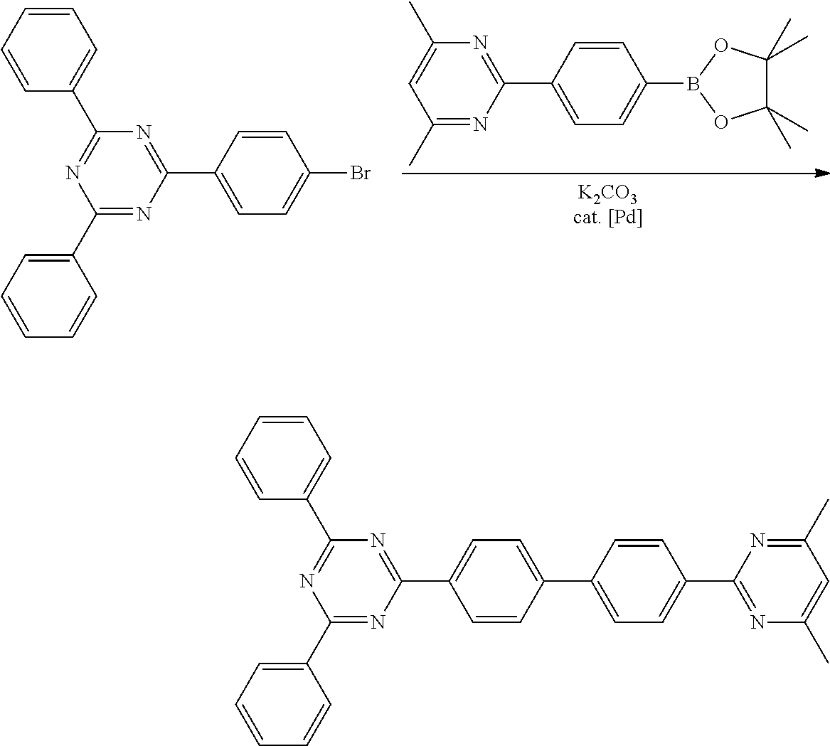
C1(C)=NC(C2=CC=C(B3OC(C)(C)C(C)(C)O3)C=C2)=NC(C)=C1.C1(C2=CC=CC=C2)=NC(C2=CC=C(Br)C=C2)=NC(C2=CC=CC=C2)=N1.C1(C2=CC=CC=C2)=NC(C2=CC=C(C3=CC=C(C4=NC(C)=CC(C)=N4)C=C3)C=C2)=NC(C2=CC=CC=C2)=N1
